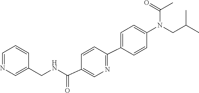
C(C(C)C)N(C1=CC=C(C2=NC=C(C(NCC3=CN=CC=C3)=O)C=C2)C=C1)C(=O)C
